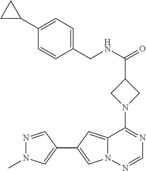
C12=CC(C3=CN(C)N=C3)=CN1N=CN=C2N1CC(C(NCC2=CC=C(C3CC3)C=C2)=O)C1
